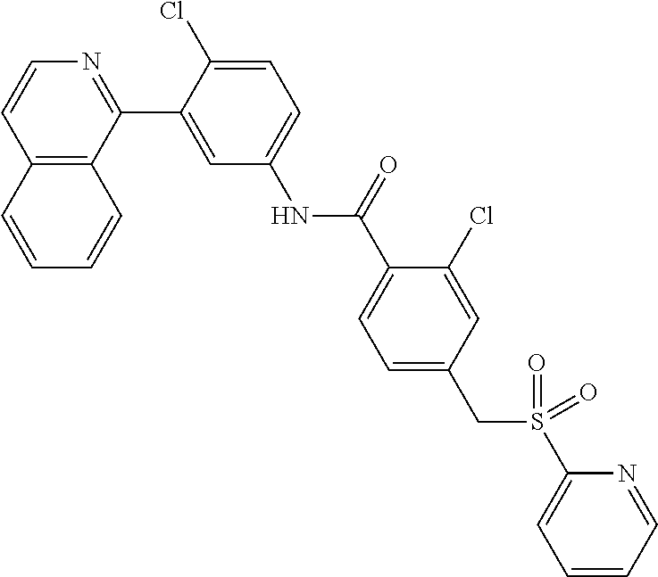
C12=C(C(C3=CC(NC(C4=CC=C(CS(C5=CC=CC=N5)(=O)=O)C=C4Cl)=O)=CC=C3Cl)=NC=C1)C=CC=C2
